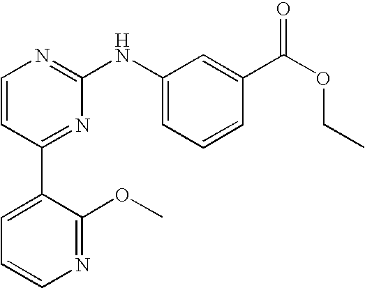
C1=CC(C2=CC=CN=C2OC)=NC(NC2=CC=CC(C(=O)OCC)=C2)=N1
